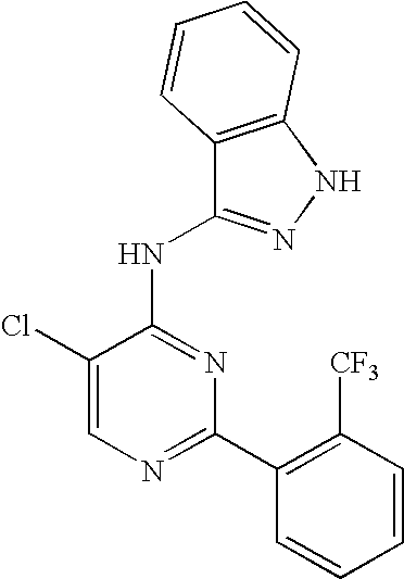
C1(Cl)=CN=C(C2=C([CF3])C=CC=C2)N=C1NC1=NNC2=C1C=CC=C2
